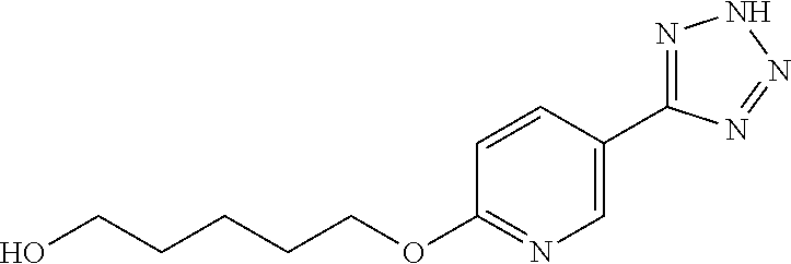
C(CCCCOC1=NC=C(C2=NNN=N2)C=C1)O
